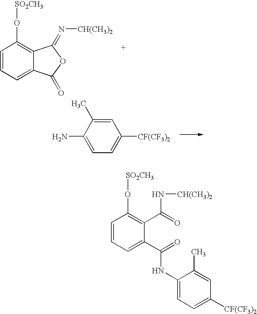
C1=CC=C2C(=C1O[SO2CH3])C(=N[CH(CH3)2])OC2=O.C1=C(N)C(C)=CC([CF(CF3)2])=C1.C1=CC=C(C(=O)NC2=CC=C([CF(CF3)2])C=C2C)C(C(=O)N[CH(CH3)2])=C1O[SO2CH3]
